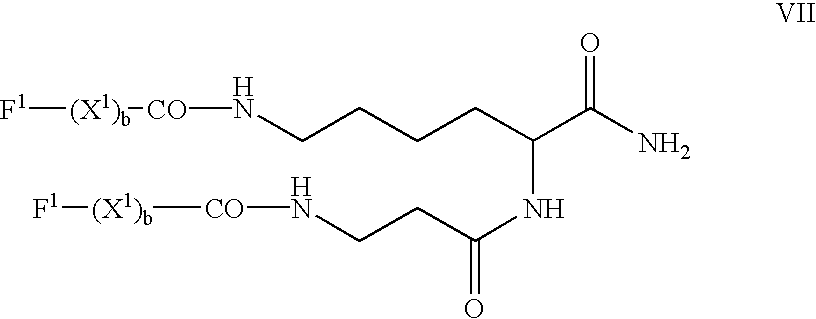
[F1][(X1)b][CO]NCCCCC(C(N)=O)NC(CCN[CO][(X1)b][F1])=O
